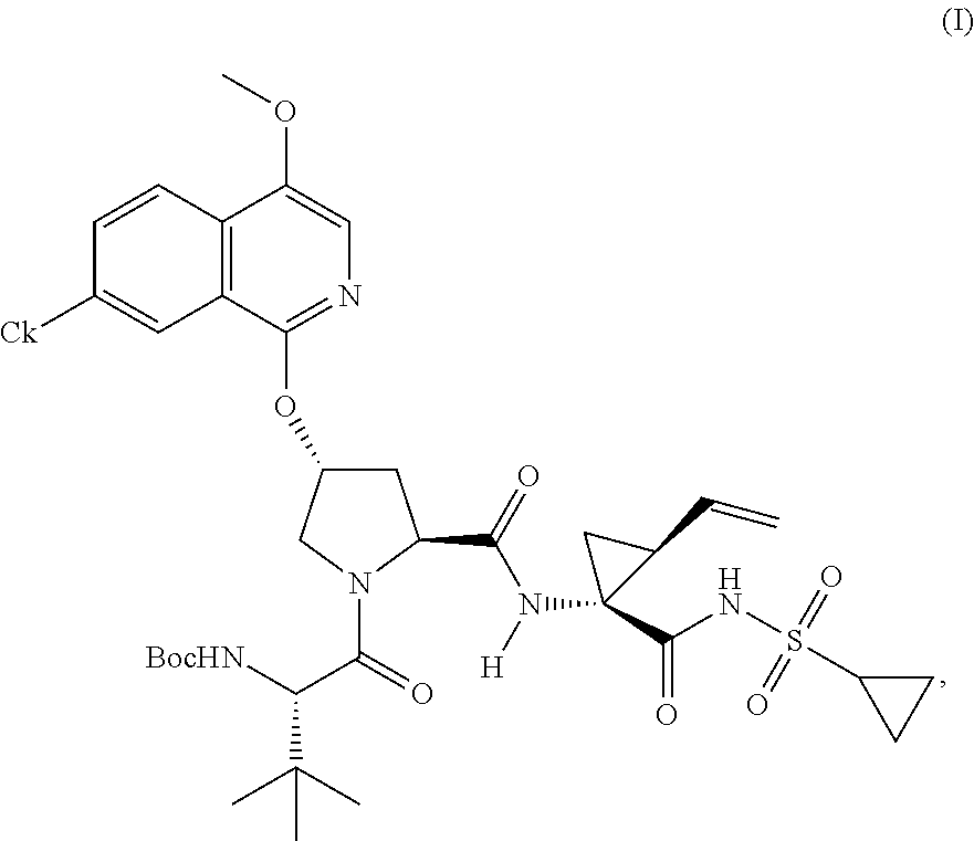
C12=C(C(OC3CC(C(N([H])C4(C(NS(C5CC5)(=O)=O)=O)C(C=C)C4)=O)N(C(=O)C([BocHN])C(C)(C)C)C3)=NC=C1OC)C=C([Ck])C=C2
